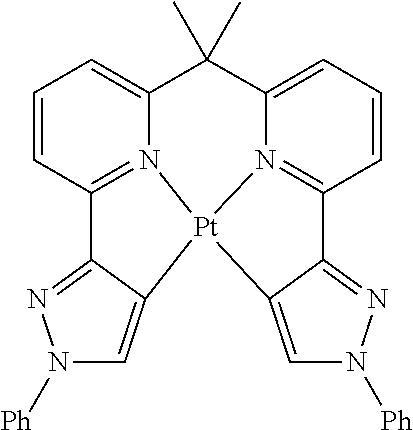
C12=NN([Ph])C=C1[Pt]13N4=C2C=CC=C4C(C)(C)C2=CC=CC(=N21)C1=NN([Ph])C=C13
